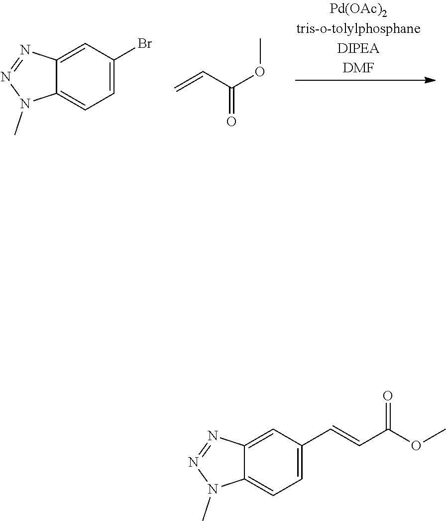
C1=C(Br)C=C2C(=C1)N(C)N=N2.C(=O)(OC)C=C.C1=C(C=CC(=O)OC)C=C2C(=C1)N(C)N=N2
